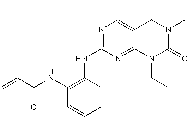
C1(NC2=C(NC(C=C)=O)C=CC=C2)=NC=C2C(=N1)N(CC)C(=O)N(CC)C2
